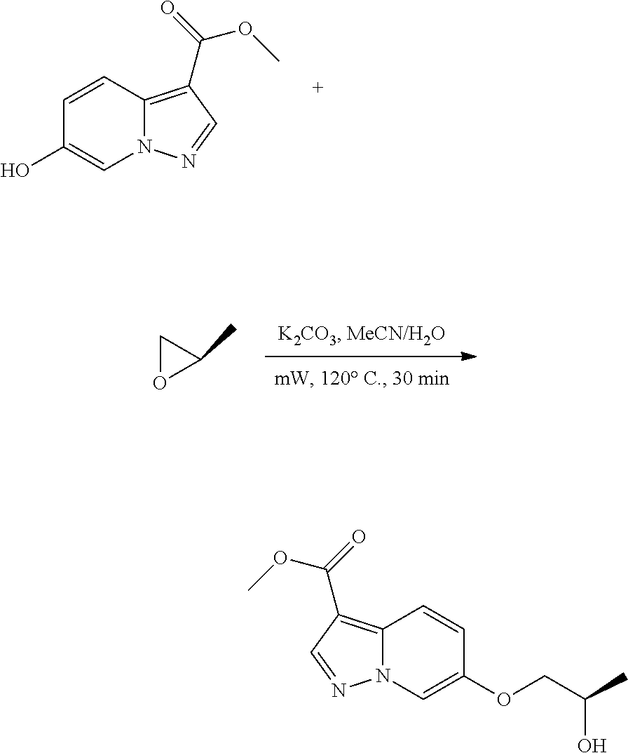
C12=C(C(=O)OC)C=NN1C=C(O)C=C2.C1OC1C.C12=C(C(=O)OC)C=NN1C=C(OCC(C)O)C=C2
